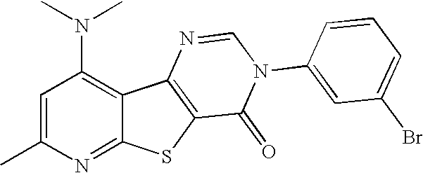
N(C1=C2C(=NC(C)=C1)SC1=C2N=CN(C2=CC(Br)=CC=C2)C1=O)(C)C
